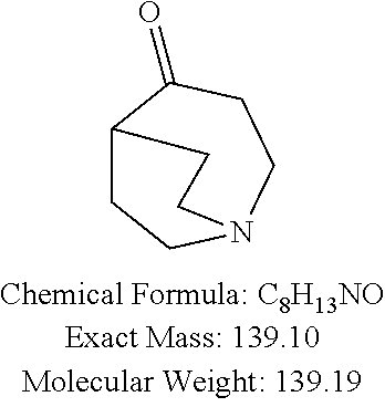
C12CCN(CCC1=O)CC2
